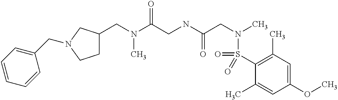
C(N(C(CNC(CN(C)S(C1=C(C)C=C(OC)C=C1C)(=O)=O)=O)=O)C)C1CCN(CC2=CC=CC=C2)C1
